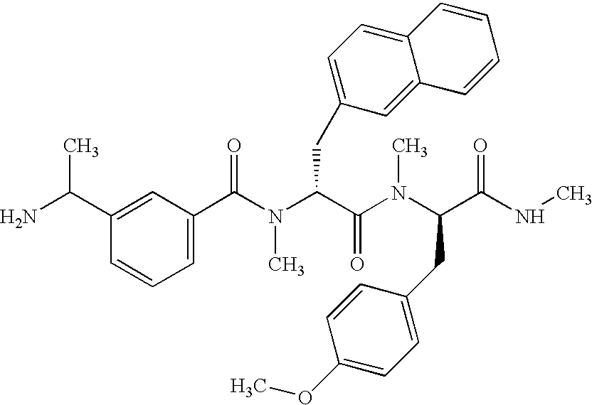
NC(C1=CC(C(N(C(C(N(C(C(NC)=O)CC2=CC=C(OC)C=C2)C)=O)CC2=CC=C3C(=C2)C=CC=C3)C)=O)=CC=C1)C
